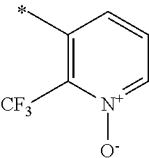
C1(C)=C([CF3])[N+]([O-])=CC=C1
